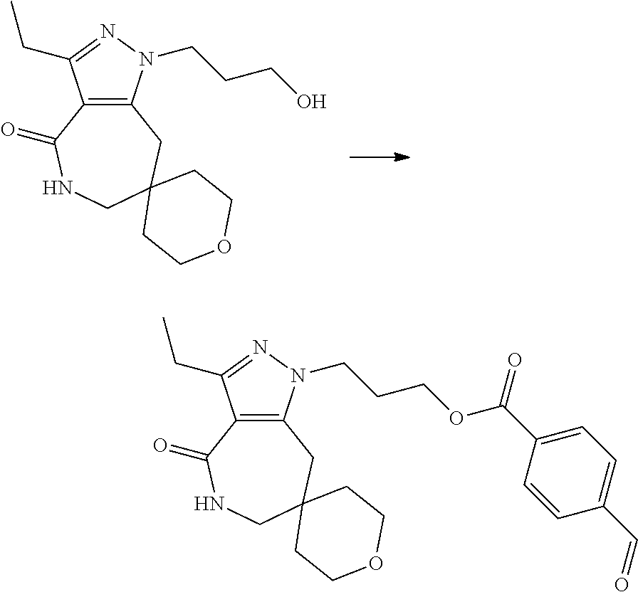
C12=C(N(CCCO)N=C1CC)CC1(CNC2=O)CCOCC1.C12=C(N(CCCOC(C3=CC=C(C=O)C=C3)=O)N=C1CC)CC1(CNC2=O)CCOCC1
